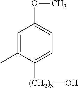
C1=C(C)C([(CH2)3]O)=CC=C1OC
